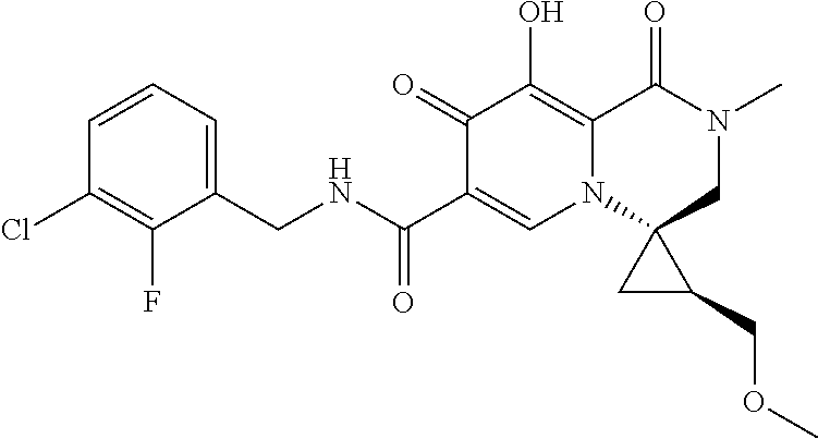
C1=CC=C(CNC(C2=CN3C4(CN(C)C(=O)C3=C(O)C2=O)CC4COC)=O)C(F)=C1Cl
